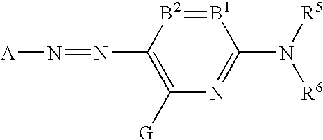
C1(N=N[A])=C([G])N=C(N([R5])[R6])[B1]=[B2]1
